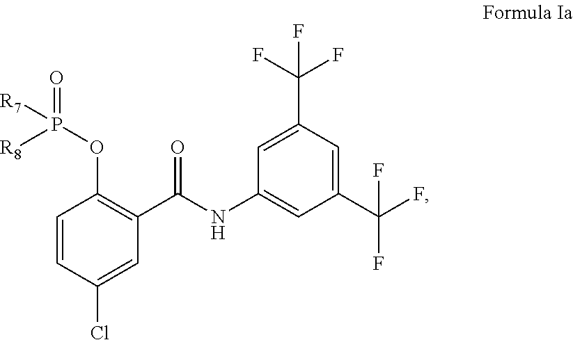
C1=CC(Cl)=CC(C(NC2=CC(C(F)(F)F)=CC(C(F)(F)F)=C2)=O)=C1OP([R7])(=O)[R8]
